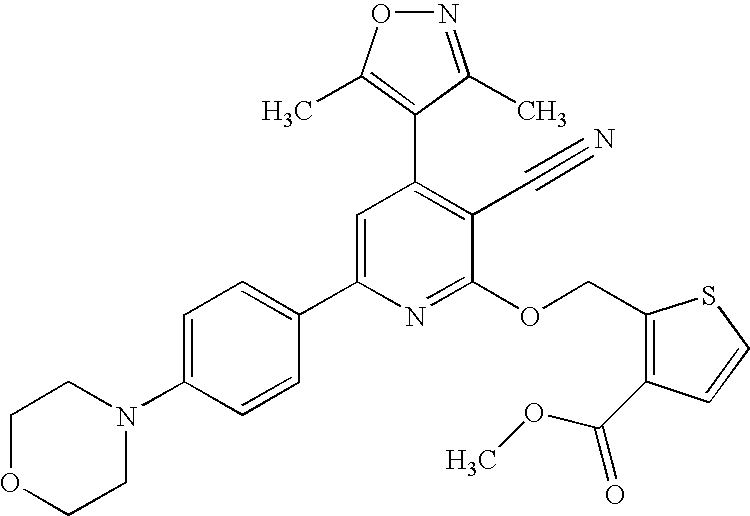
C1OCCN(C2=CC=C(C3=CC(C4=C(C)ON=C4C)=C(C#N)C(OCC4=C(C(OC)=O)C=CS4)=N3)C=C2)C1
